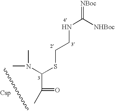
[NBoc]=C([NHBoc])NCCSC(C(C)=O)N(C)C
